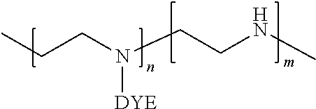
CCCN(CCNC)[DYE]
